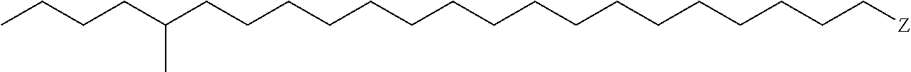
C(CCCCC[Z])CCCCCCCCCCCC(CCCC)C
